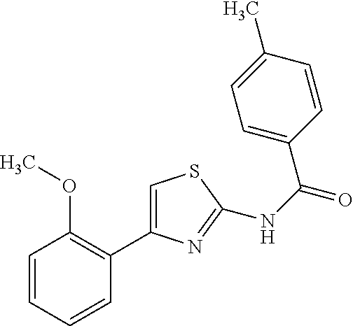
C1=CC=CC(C2=CSC(NC(C3=CC=C(C)C=C3)=O)=N2)=C1OC
